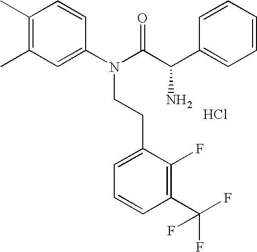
C1(C)=C(C)C=C(N(C(C(C2=CC=CC=C2)N)=O)CCC2=CC=CC(C(F)(F)F)=C2F)C=C1.Cl
